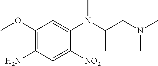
C1(OC)=C(N)C=C([NO2])C(N(C(CN(C)C)C)C)=C1
